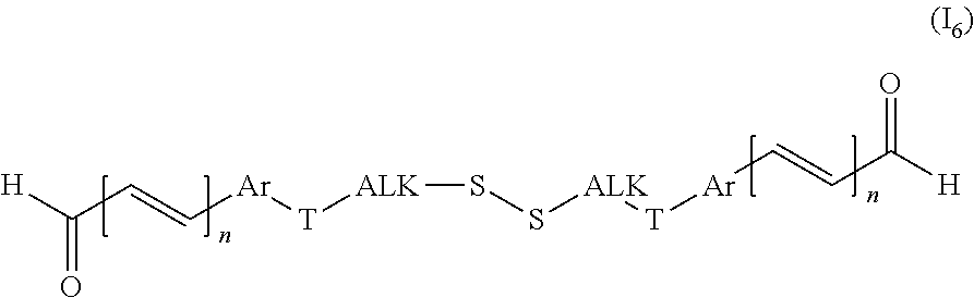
[ALK](SS[ALK][T][Ar]C=CC([H])=O)[T][Ar]C=CC([H])=O
